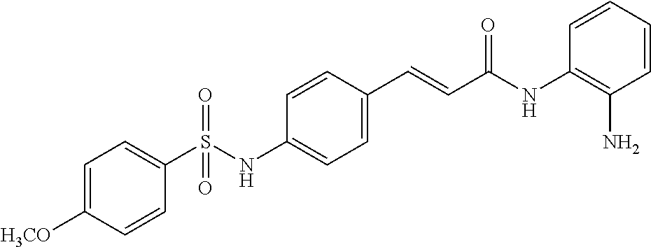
C1=C([H3CO])C=CC(S(NC2=CC=C(C=CC(NC3=C(N)C=CC=C3)=O)C=C2)(=O)=O)=C1
